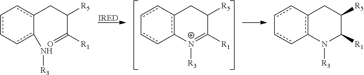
c12c([N+]([R3])=C([R1])C([R5])C1)-cc-cc-2.c12c(N([R3])C([R1])C([R5])C1)-cc-cc-2.c1(CC(C(=O)[R1])[R5])c-cc-cc-1N[R3]
